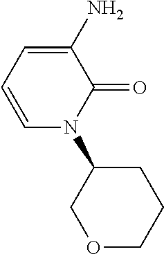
C1(N)=CC=CN(C2CCCOC2)C1=O
